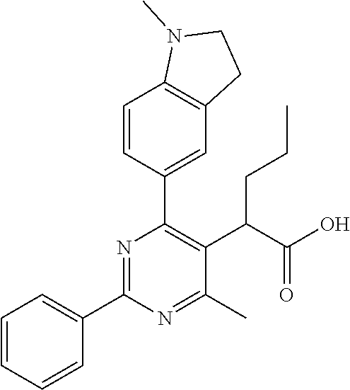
C1=CC=CC(C2=NC(C3=CC4=C(C=C3)N(C)CC4)=C(C(C(O)=O)CCC)C(C)=N2)=C1
